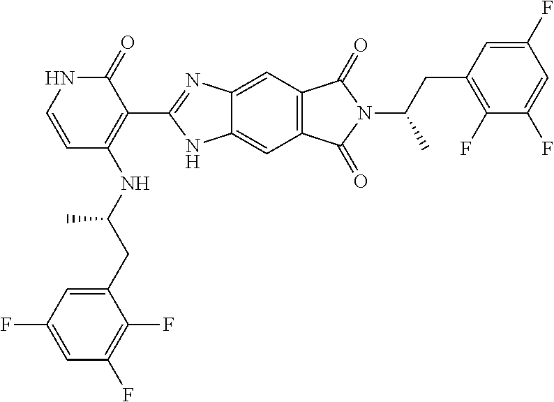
C1(CC(NC2=C(C3=NC4=CC5=C(C=C4N3)C(=O)N(C(C)CC3=C(F)C(F)=CC(F)=C3)C5=O)C(=O)NC=C2)C)=CC(F)=CC(F)=C1F
